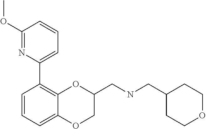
C1(OC)=NC(C2=C3C(=CC=C2)OCC(CNCC2CCOCC2)O3)=CC=C1
